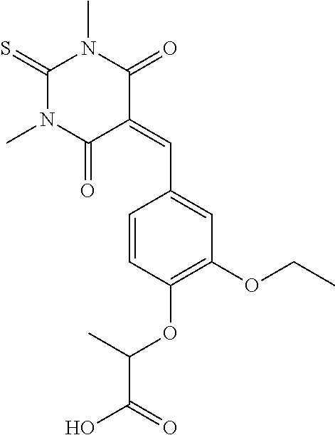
C1(=S)N(C)C(=O)C(=CC2=CC(OCC)=C(OC(C)C(O)=O)C=C2)C(=O)N1C
